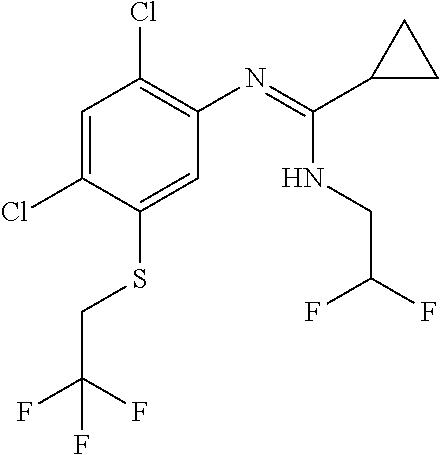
C1=C(Cl)C(SCC(F)(F)F)=CC(N=C(C2CC2)NCC(F)F)=C1Cl
